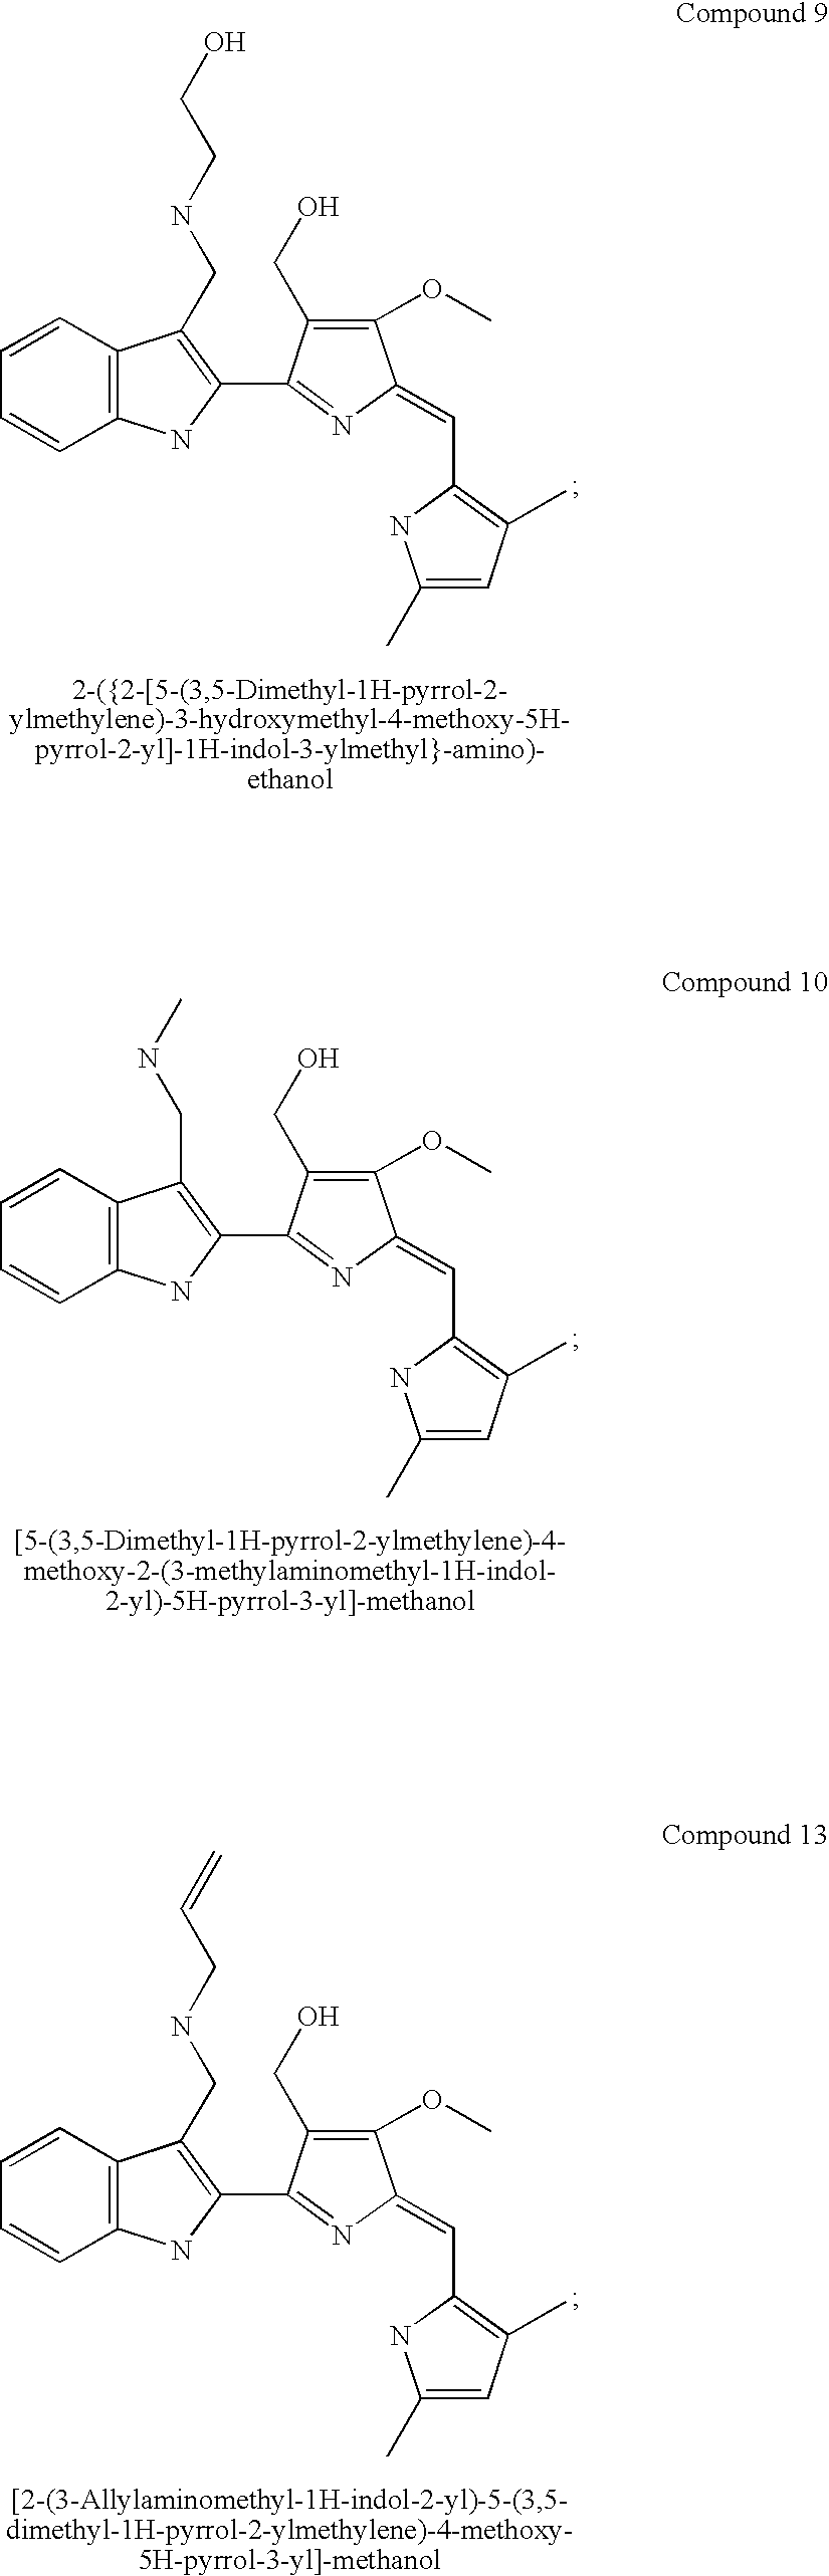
C12=C(C=CC=C1)C(CNCCO)=C(C1=NC(=CC3=C(C)C=C(C)N3)C(OC)=C1CO)N2.C12=C(C=CC=C1)C(CNC)=C(C1=NC(=CC3=C(C)C=C(C)N3)C(OC)=C1CO)N2.C12=C(C=CC=C1)C(CNCC=C)=C(C1=NC(=CC3=C(C)C=C(C)N3)C(OC)=C1CO)N2
